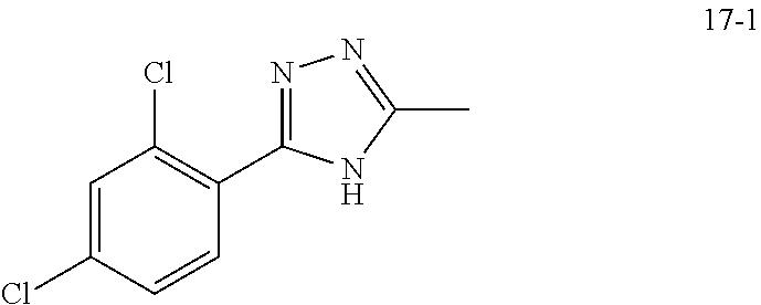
C1=C(Cl)C=CC(C2=NN=C(C)N2)=C1Cl
